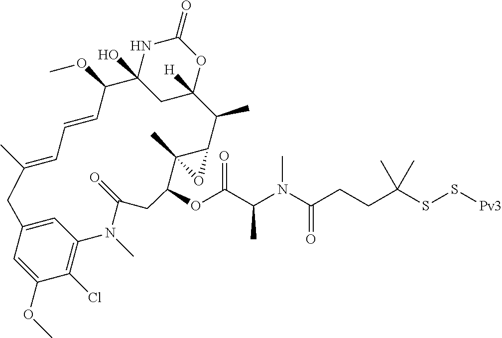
CC1=CC=CC(OC)C2(O)CC([H])(OC(=O)N2)C(C)C2C(C)(C(OC(C(N(C(CCC(SS[Pv3])(C)C)=O)C)C)=O)CC(=O)N(C)C3=C(Cl)C(OC)=CC(=C3)C1)O2
